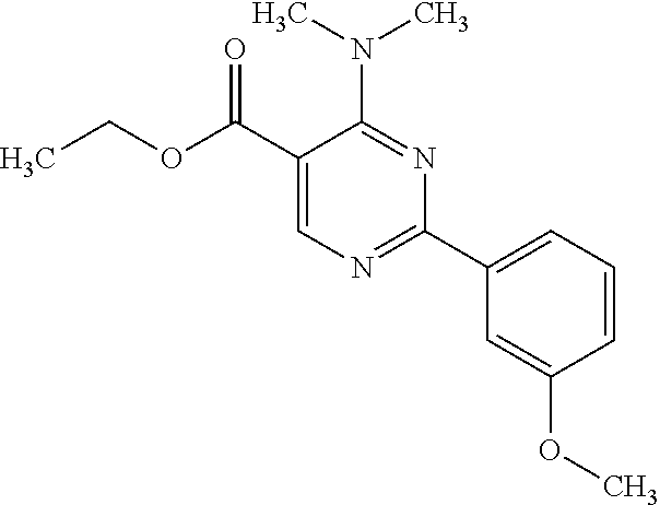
N(C1=NC(C2=CC=CC(OC)=C2)=NC=C1C(OCC)=O)(C)C
